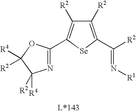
N(=C([R2])C1=C([R2])C([R2])=C(C2=NC([R2])([R4])C([R4])([R2])O2)[Se]1)[R1]
